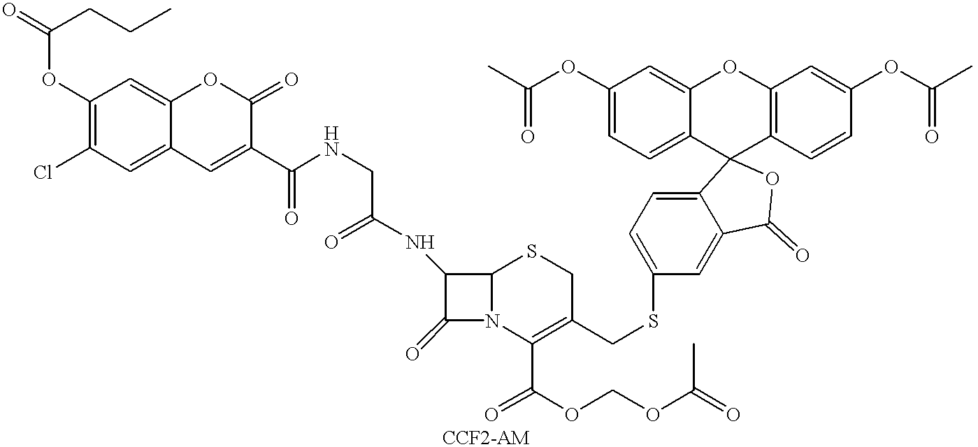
O=C(CCC)OC1=C(Cl)C=C2C(=C1)OC(=O)C(C(NCC(NC1C(=O)N3C1SCC(CSC1=CC=C4C(=C1)C(=O)OC41C4=C(C=C(OC(C)=O)C=C4)OC4=CC(OC(C)=O)=CC=C14)=C3C(=O)OCOC(=O)C)=O)=O)=C2
